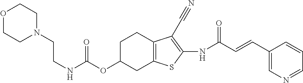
C(NC(OC1CC2=C(CC1)C(C#N)=C(NC(C=CC1=CN=CC=C1)=O)S2)=O)CN1CCOCC1
